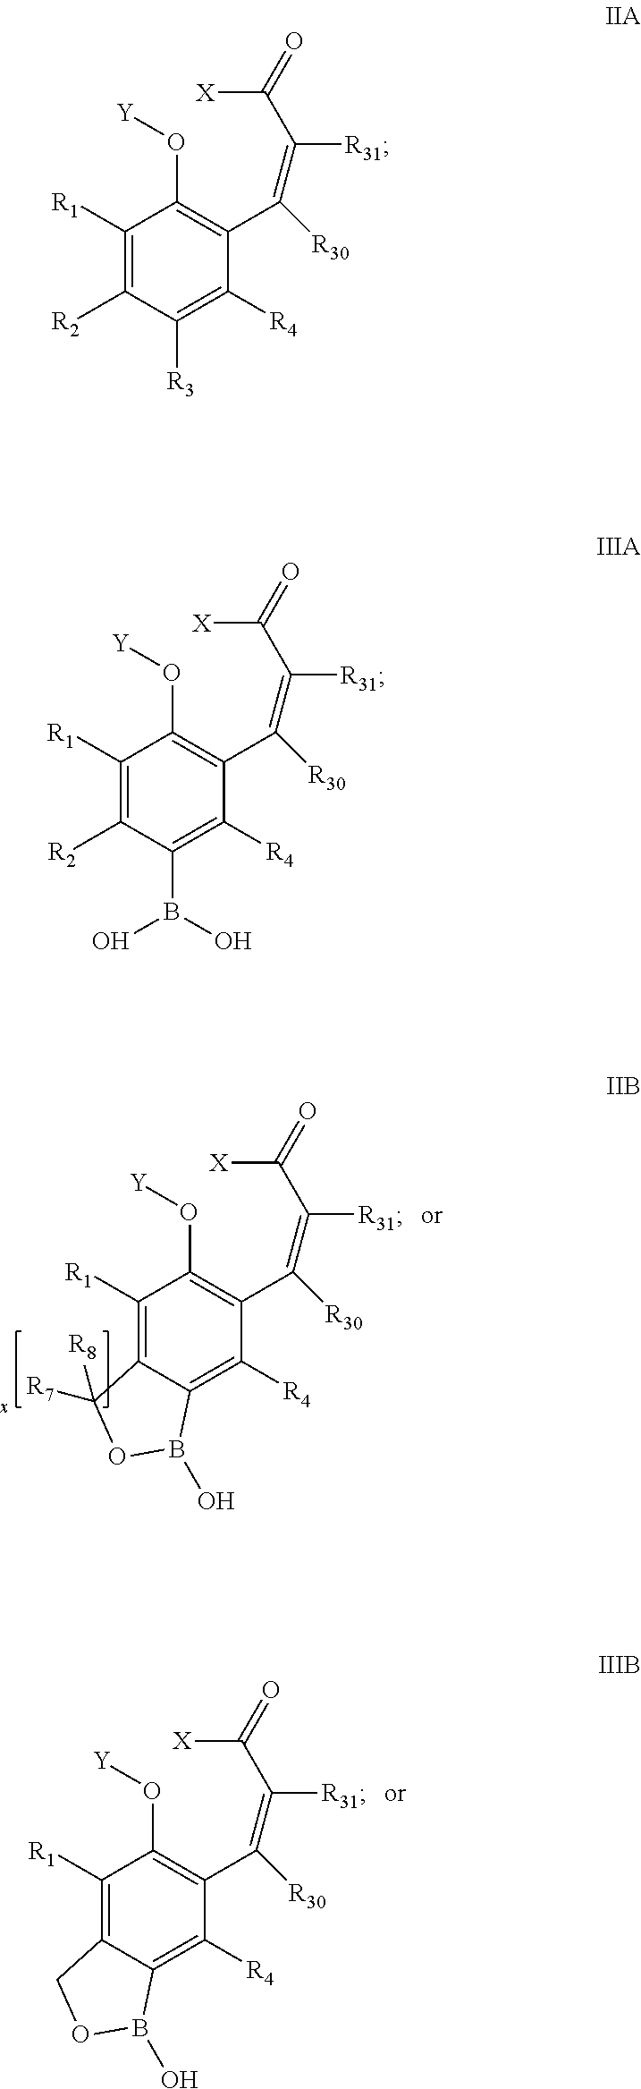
C1([R1])=C2C(=C([R4])C(C(=C([R31])C([X])=O)[R30])=C1O[Y])B(O)OC2([R7])[R8].C1([R1])=C2C(=C([R4])C(C(=C([R31])C([X])=O)[R30])=C1O[Y])B(O)OC2.C1([R1])=C([R2])C([R3])=C([R4])C(C(=C([R31])C([X])=O)[R30])=C1O[Y].C1([R1])=C([R2])C(B(O)O)=C([R4])C(C(=C([R31])C([X])=O)[R30])=C1O[Y]
